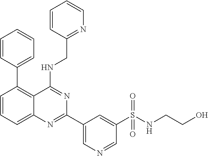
C1=CC(C2=C3C(=CC=C2)N=C(C2=CN=CC(S(NCCO)(=O)=O)=C2)N=C3NCC2=NC=CC=C2)=CC=C1
